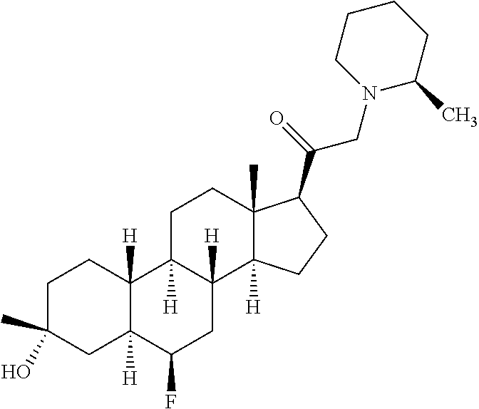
C1C(O)(C)CC2([H])C([H])(C1)C1([H])C([H])(CC2F)C2([H])C(C)(CC1)C(C(=O)CN1C(C)CCCC1)CC2
